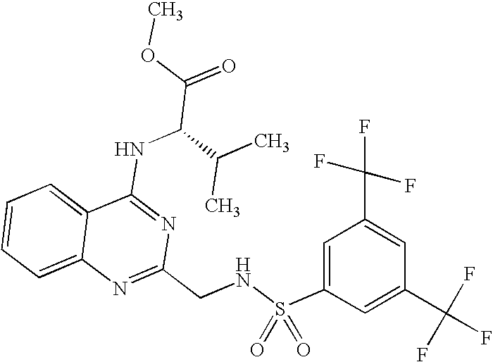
C12=CC=CC=C1N=C(CNS(C1=CC(C(F)(F)F)=CC(C(F)(F)F)=C1)(=O)=O)N=C2NC(C(=O)OC)C(C)C
